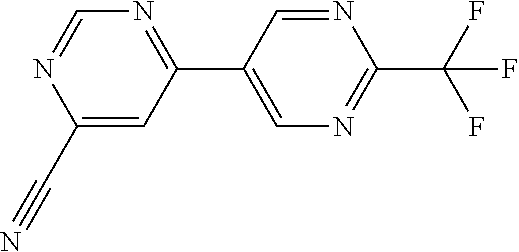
C1(C#N)=CC(C2=CN=C(C(F)(F)F)N=C2)=NC=N1
